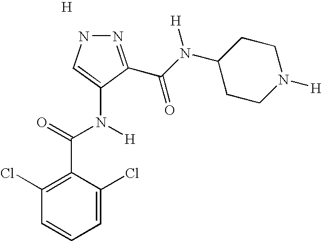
[H].N1N=C(C(N(C2CCN([H])CC2)[H])=O)C(N(C(=O)C2=C(Cl)C=CC=C2Cl)[H])=C1
